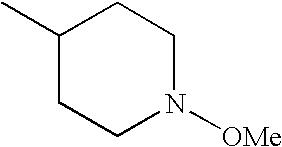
C1(C)CCN([OMe])CC1
